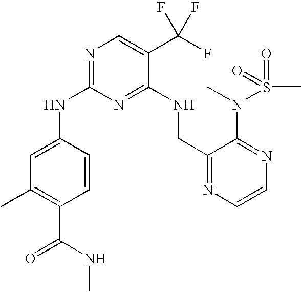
C1(NC2=NC=C(C(F)(F)F)C(NCC3=NC=CN=C3N(C)S(C)(=O)=O)=N2)=CC(C)=C(C(NC)=O)C=C1
